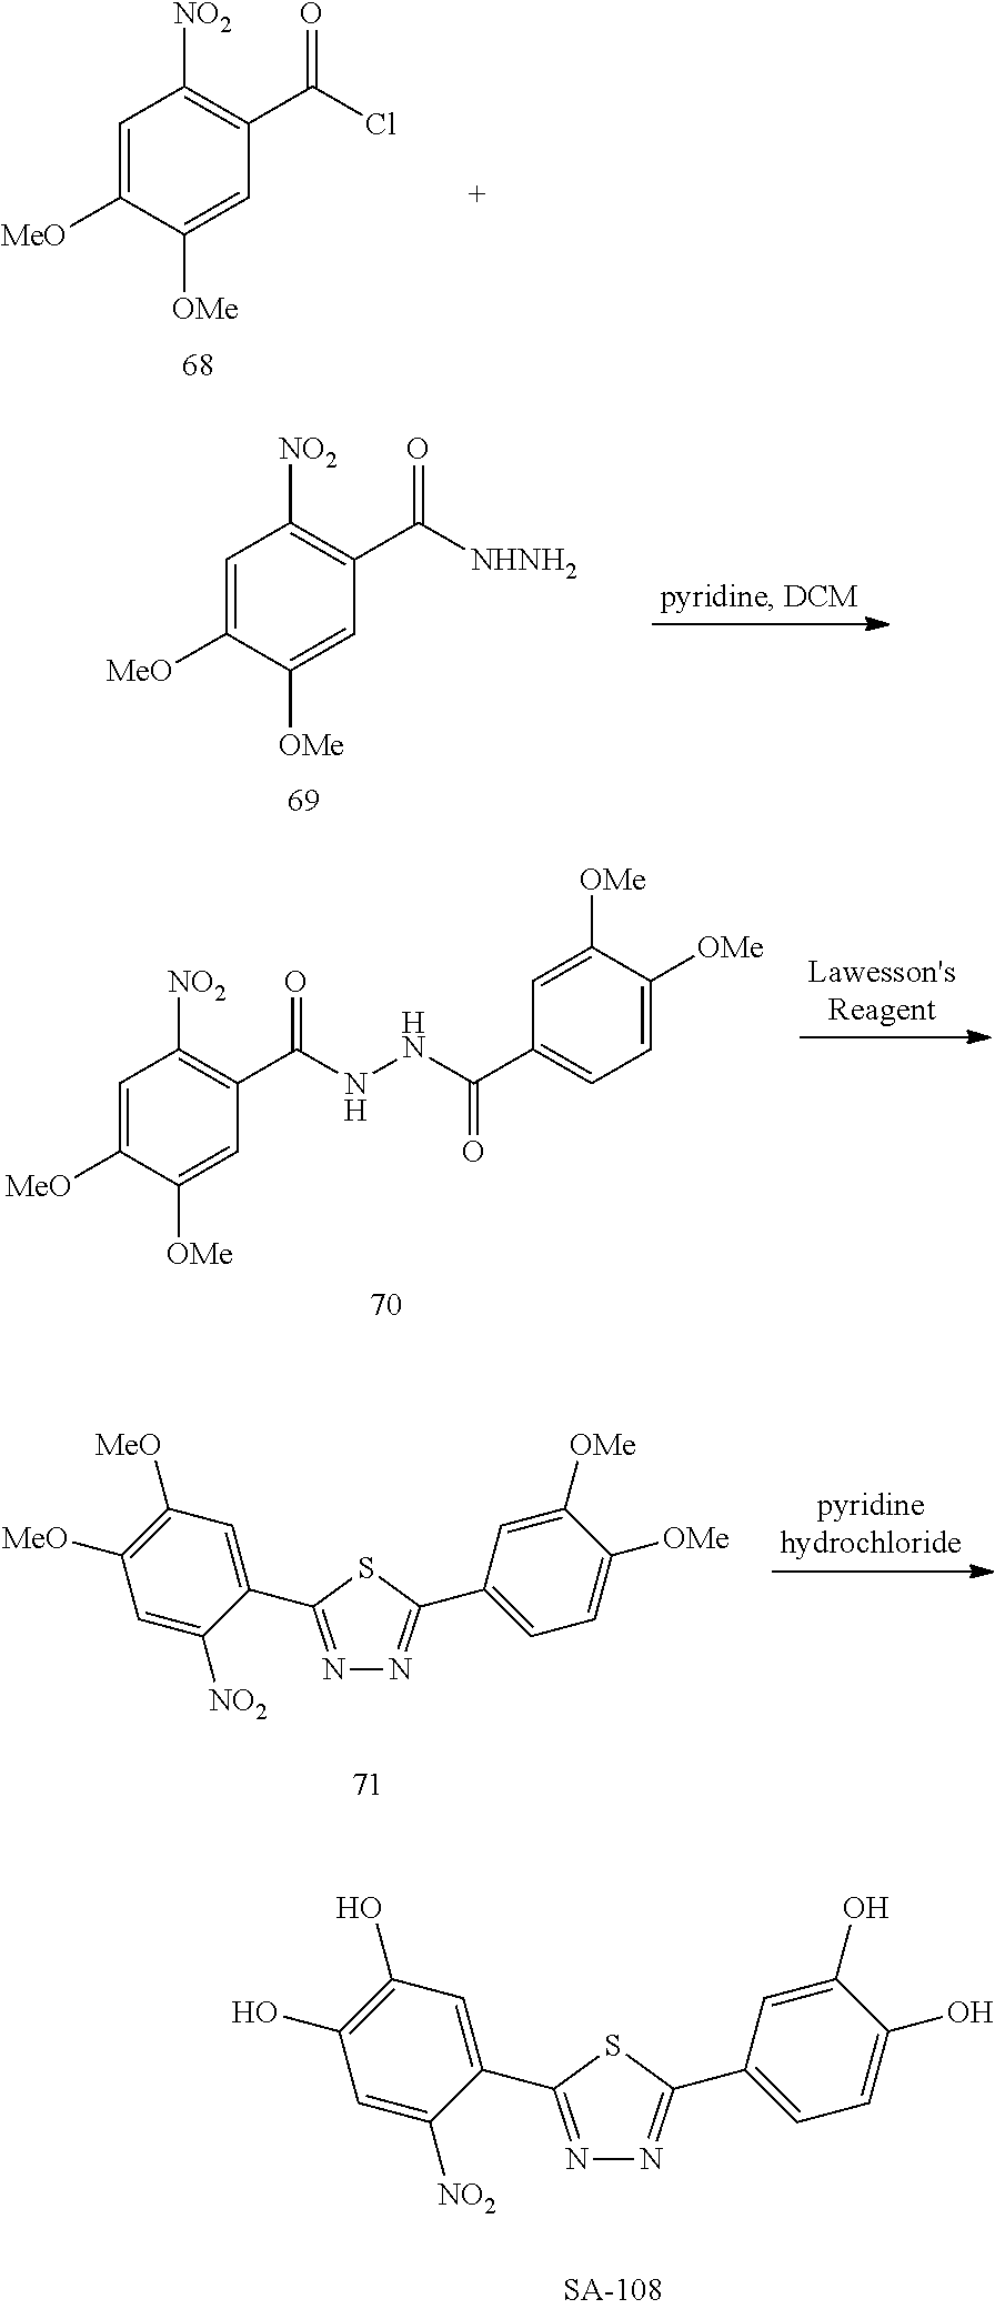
N1=C(C2=CC(O)=C(O)C=C2[NO2])SC(C2=CC=C(O)C(O)=C2)=N1.C1=C([MeO])C([OMe])=CC(C(Cl)=O)=C1[NO2].C1=C([MeO])C([OMe])=CC(C([NHNH2])=O)=C1[NO2].C1=C([MeO])C([OMe])=CC(C(NNC(C2=CC=C([OMe])C([OMe])=C2)=O)=O)=C1[NO2].N1=C(C2=CC([MeO])=C([MeO])C=C2[NO2])SC(C2=CC=C([OMe])C([OMe])=C2)=N1
